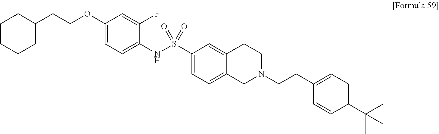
C1(OCCC2CCCCC2)=CC=C(NS(C2=CC=C3C(=C2)CCN(CCC2=CC=C(C(C)(C)C)C=C2)C3)(=O)=O)C(F)=C1
